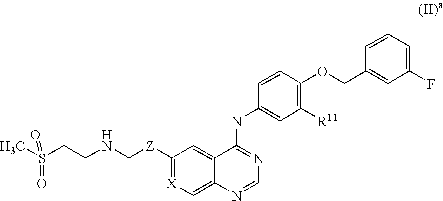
CS(CCNC[Z]C1=[X]C=C2C(=C1)C(NC1=CC([R11])=C(OCC3=CC(F)=CC=C3)C=C1)=NC=N2)(=O)=O
